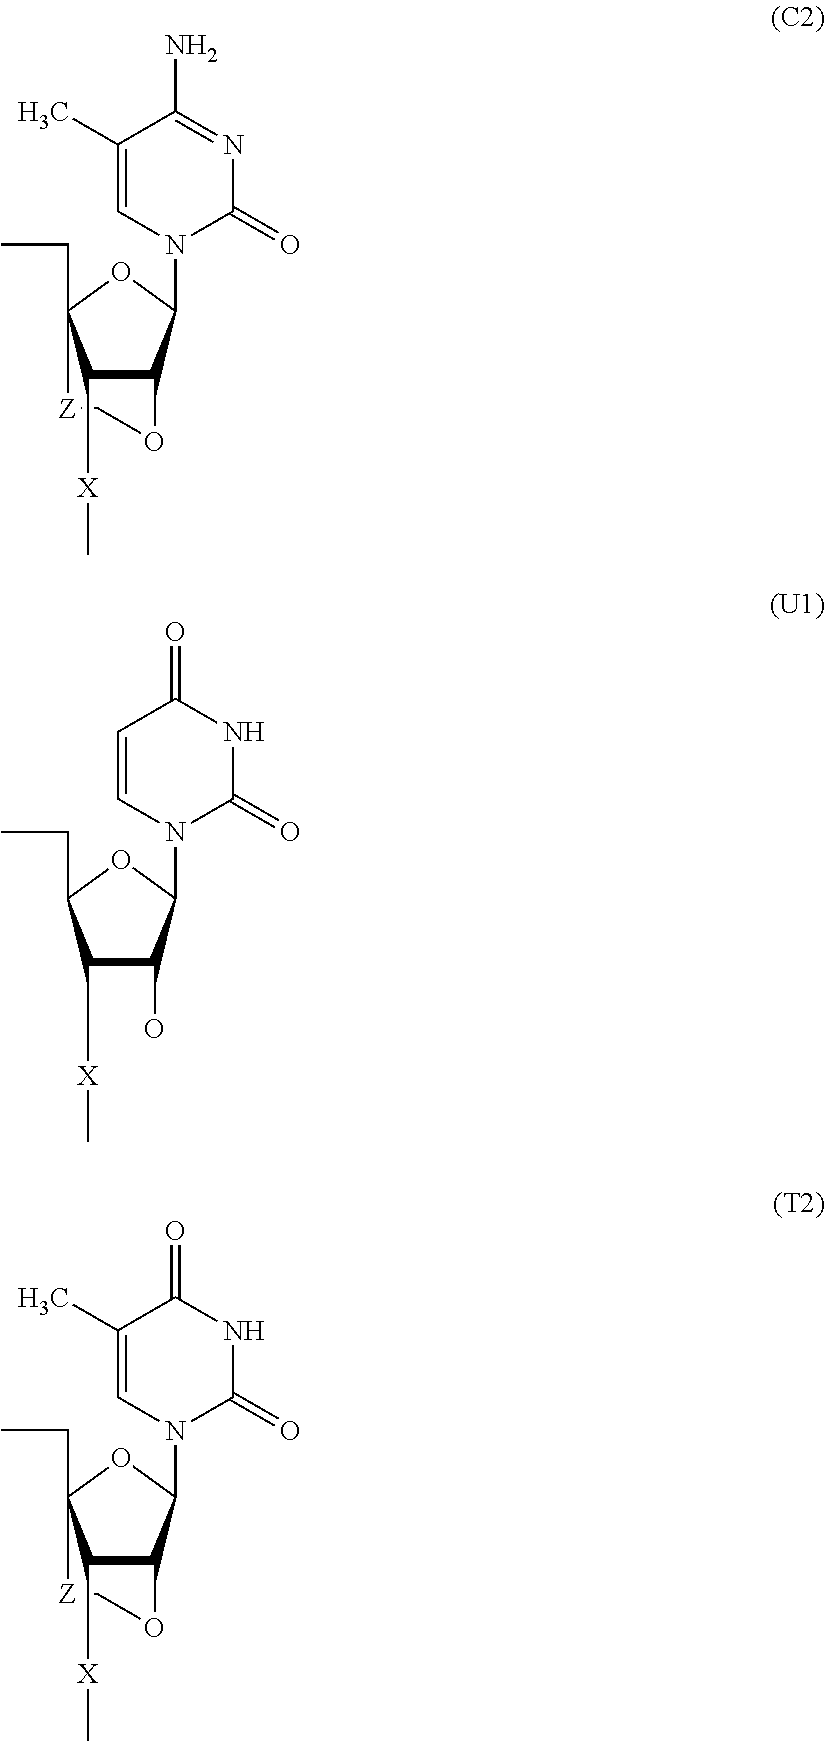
C12C(N3C=C(C)C(N)=NC3=O)OC(CC)([Z]CO1)C2[X]C.C1(O)C(N2C=CC(=O)NC2=O)OC(CC)C1[X]C.C12C(N3C=C(C)C(=O)NC3=O)OC(CC)([Z]CO1)C2[X]C
